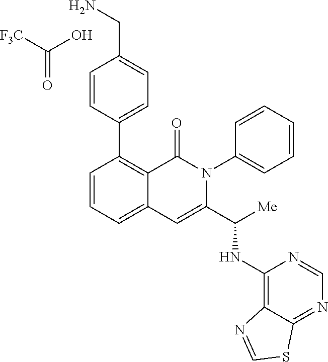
C1(C2=CC=C(CN)C=C2)=C2C(=CC=C1)C=C(C([Me])NC1=C3C(=NC=N1)SC=N3)N(C1=CC=CC=C1)C2=O.C(O)([F3C])=O
